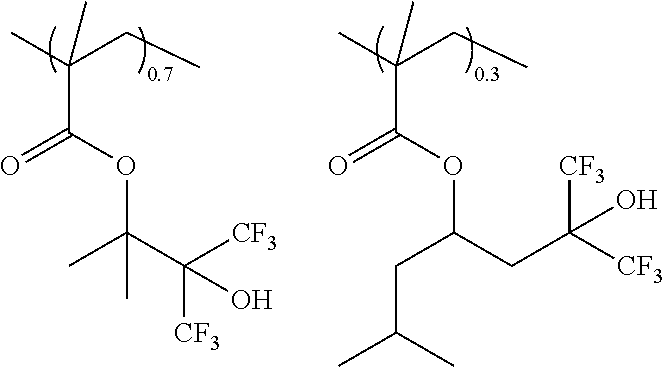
CC(CC)(C)C(OC(C([CF3])([CF3])O)(C)C)=O.CC(CC)(C)C(OC(CC([CF3])([CF3])O)CC(C)C)=O
